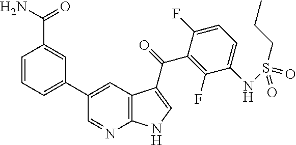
C1=CC=C(C2=CC3=C(N=C2)NC=C3C(=O)C2=C(F)C(NS(=O)(CCC)=O)=CC=C2F)C=C1C(=O)N
